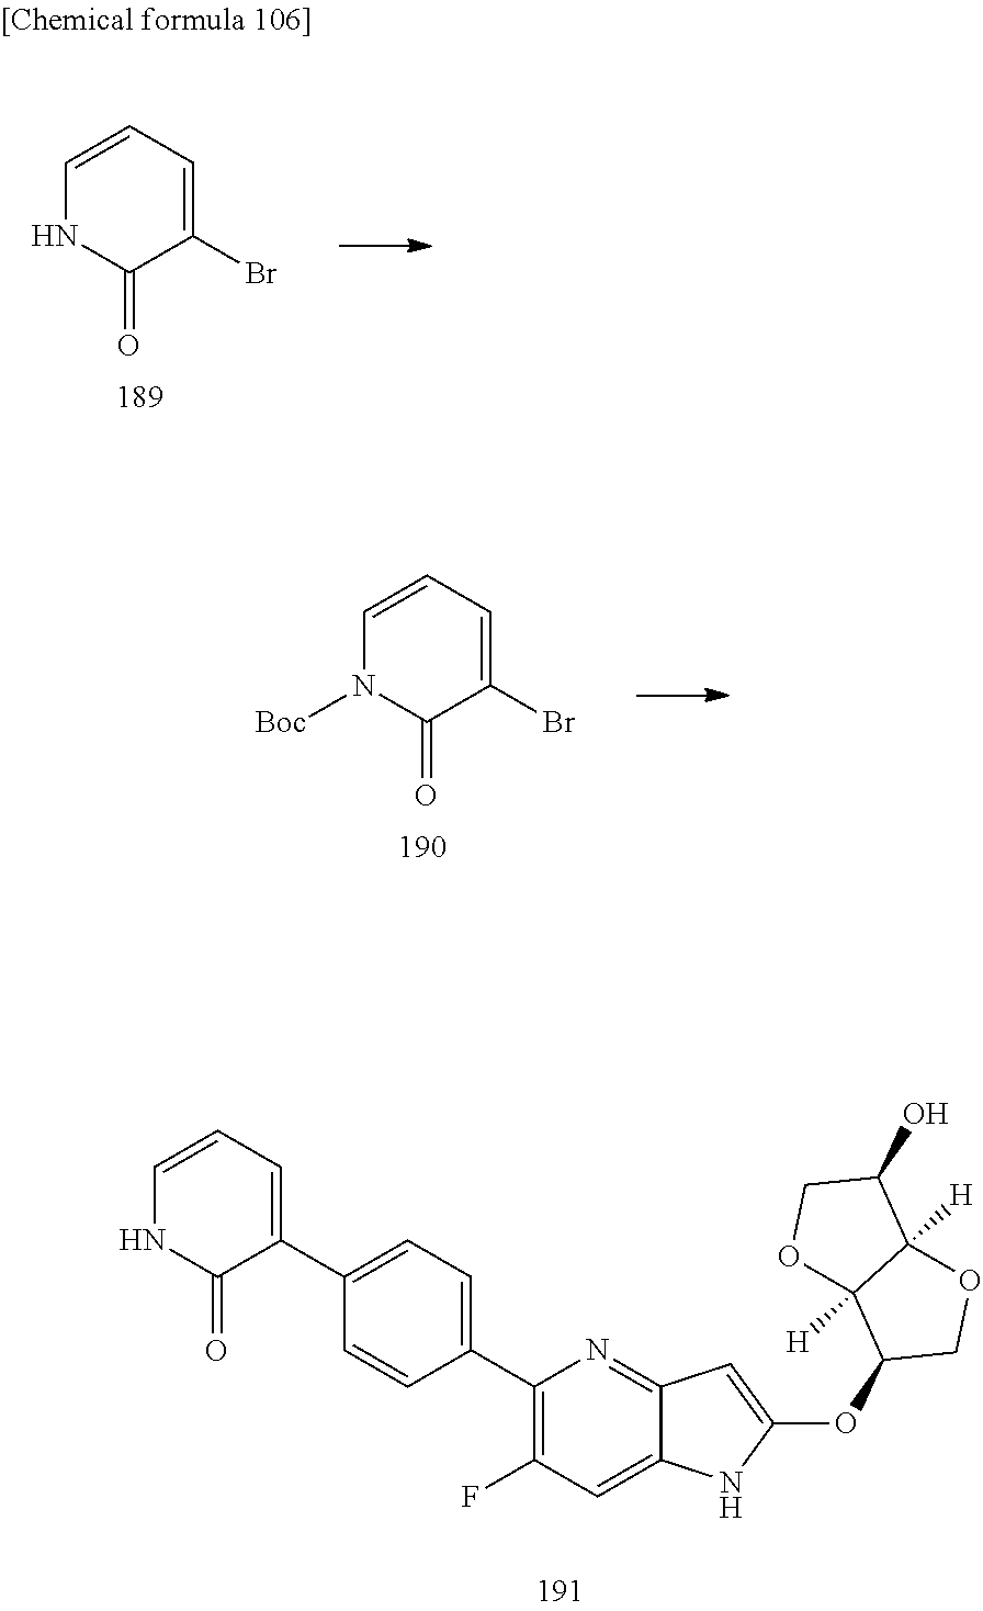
C1=CC=C(Br)C(=O)N1.C1=CC=C(Br)C(=O)N1[Boc].C1(C2=CC=C(C3=CC=CNC3=O)C=C2)=C(F)C=C2C(=N1)C=C(OC1COC3([H])C1([H])OCC3O)N2
